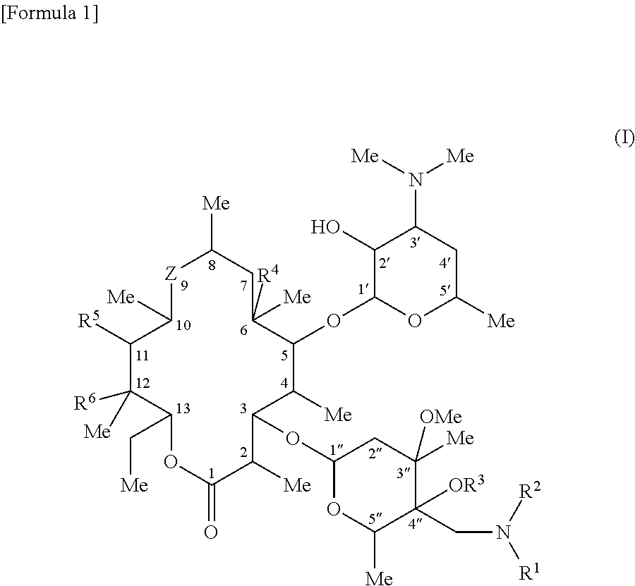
[Z]1C([Me])C([R5])C([R6])([Me])C(C[Me])OC(=O)C([Me])C(OC2OC([Me])C(CN([R1])[R2])([OR3])C([Me])([OMe])C2)C([Me])C(OC2OC([Me])CC(N([Me])[Me])C2O)C([Me])([R4])CC1[Me]
